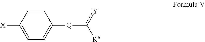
c([Q]C1=CC=C([X])C=C1)([Y])[R6]
